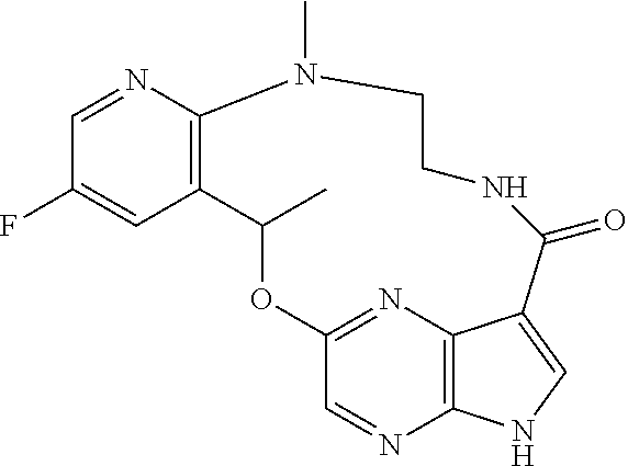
C1=NC2=C(C=C1F)C(C)OC1=NC3=C(N=C1)NC=C3C(=O)NCCN2C
